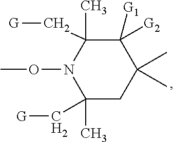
C1(C)(C[G])CC(C)(C)C([G2])([G1])C(C)(C[G])N1OC
